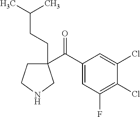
C1(C(C2=CC(F)=C(Cl)C(Cl)=C2)=O)(CCC(C)C)CCNC1
